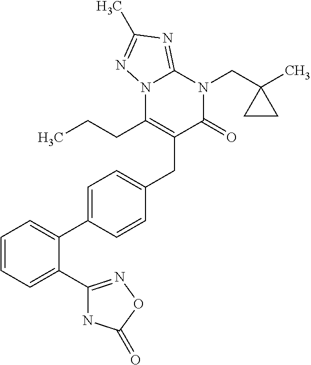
C1=CC=C(C2=NOC(=O)N2)C(C2=CC=C(CC3=C(CCC)N4C(=NC(C)=N4)N(CC4(C)CC4)C3=O)C=C2)=C1
